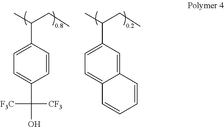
C1=C(C(C)CC)C=CC(C([CF3])([F3C])O)=C1.C1=C(C(C)CC)C=C2C(=C1)C=CC=C2
